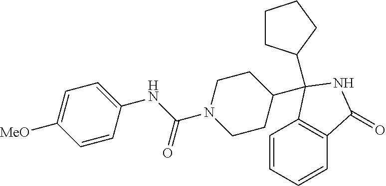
C1=CC=CC2=C1C(C1CCN(C(NC3=CC=C([MeO])C=C3)=O)CC1)(C1CCCC1)NC2=O
